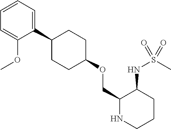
C1=CC=C(C2CCC(OCC3NCCCC3NS(C)(=O)=O)CC2)C(OC)=C1
